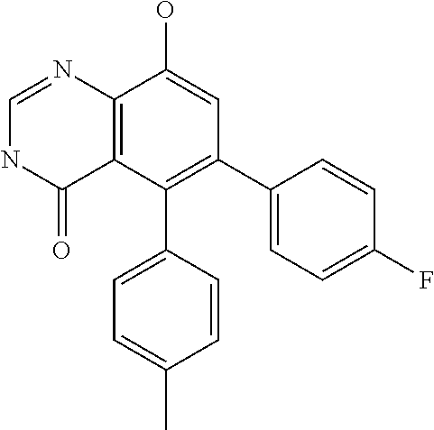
C12=C(C(C3=CC=C(C)C=C3)=C(C3=CC=C(F)C=C3)C=C1O)C(=O)NC=N2
